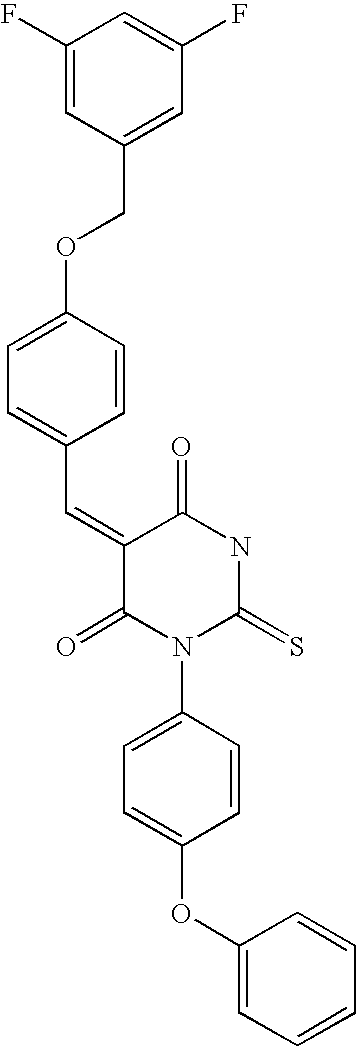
C1(F)=CC(COC2=CC=C(C=C3C(=O)N(C4=CC=C(OC5=CC=CC=C5)C=C4)C(=S)NC3=O)C=C2)=CC(F)=C1
